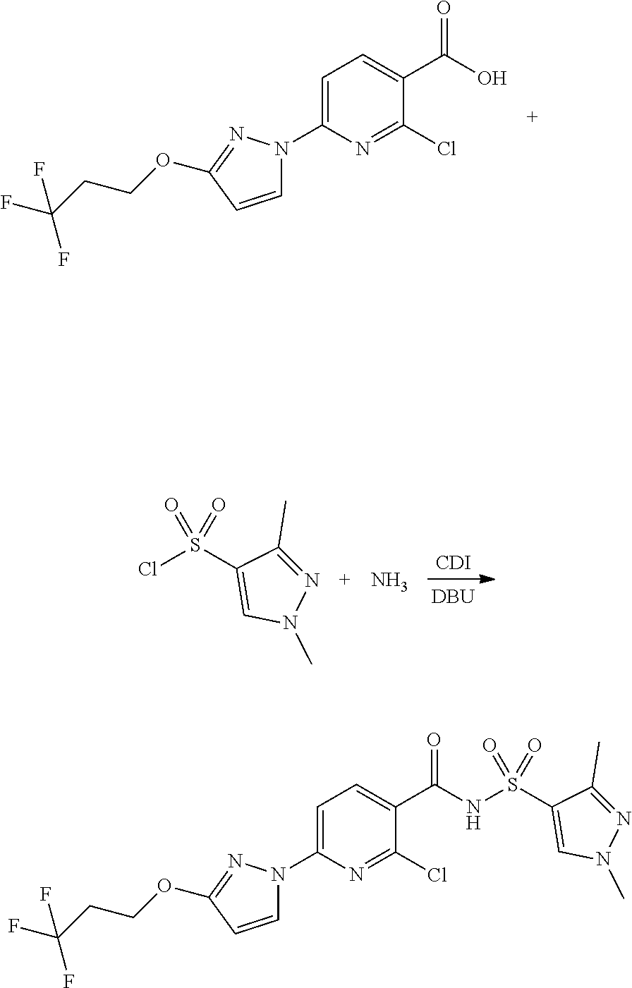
C1=C(N2C=CC(OCCC(F)(F)F)=N2)N=C(Cl)C(C(NS(C2=CN(C)N=C2C)(=O)=O)=O)=C1.C1=C(N2C=CC(OCCC(F)(F)F)=N2)N=C(Cl)C(C(O)=O)=C1.[CDI].[DBU].N1=C(C)C(S(Cl)(=O)=O)=CN1C.N
